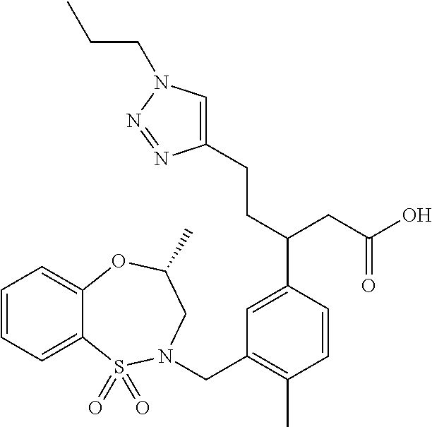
C1=CC=C2C(=C1)OC(C)CN(CC1=C(C)C=CC(C(CC(O)=O)CCC3=CN(CCC)N=N3)=C1)S2(=O)=O
